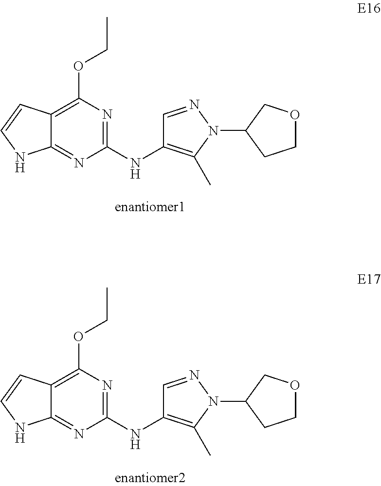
C12=C(OCC)N=C(NC3=C(C)N(C4CCOC4)N=C3)N=C1NC=C2.C12=C(OCC)N=C(NC3=C(C)N(C4CCOC4)N=C3)N=C1NC=C2
